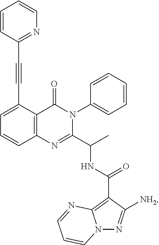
C12=C(C(C#CC3=NC=CC=C3)=CC=C1)C(=O)N(C1=CC=CC=C1)C(C(C)NC(C1=C3N(N=C1[NH2])C=CC=N3)=O)=N2
